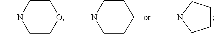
CN1CCCC1.CN1CCOCC1.CN1CCCCC1
